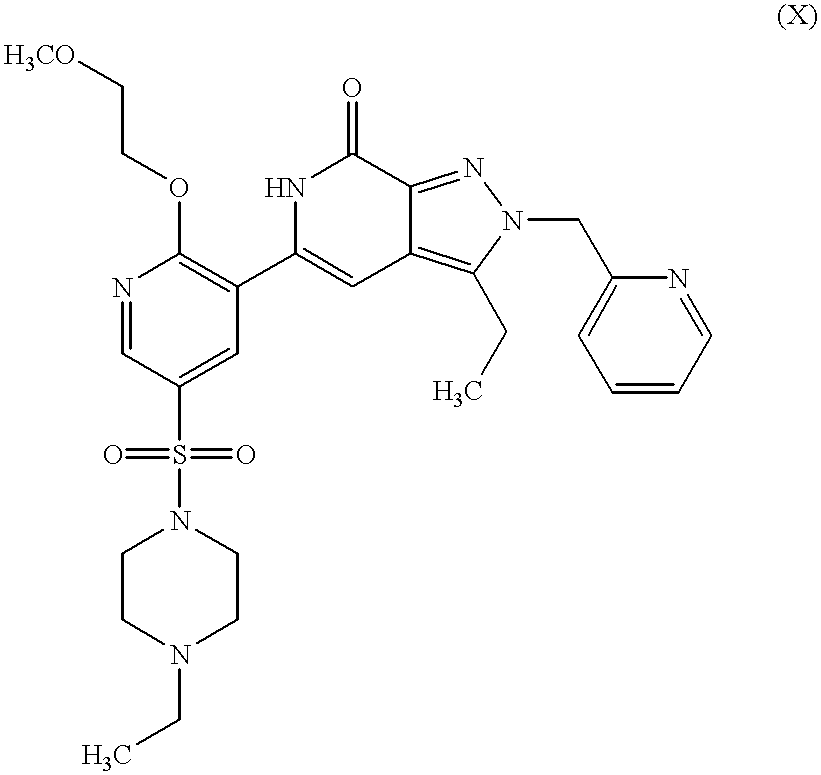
N1=CC(S(N2CCN(CC)CC2)(=O)=O)=CC(C2=CC3=C(CC)N(CC4=CC=CC=N4)N=C3C(=O)N2)=C1OCC[H3CO]
